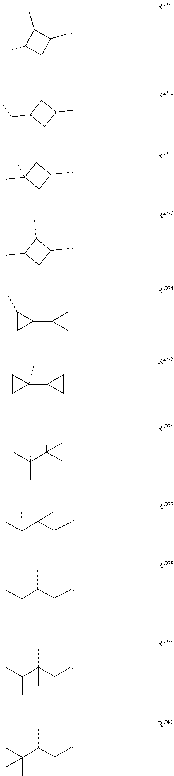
C1(C)C(C)CC1C.C1C(CC)CC1C.C1C(C)(C)CC1C.C1(C)C(C)CC1C.C1(C)CC1C1CC1.C1CC1(C1CC1)C.CC(C(C)(C)C)(C)C.CC(C(CC)C)(C)C.CC(C(C(C)C)C)C.CC(C(CC)(C)C)C.CC(C(CC)C)(C)C
